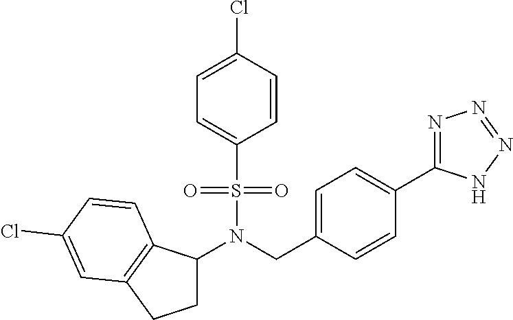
N(S(C1=CC=C(Cl)C=C1)(=O)=O)(CC1=CC=C(C2=NN=NN2)C=C1)C1CCC2=C1C=CC(Cl)=C2
